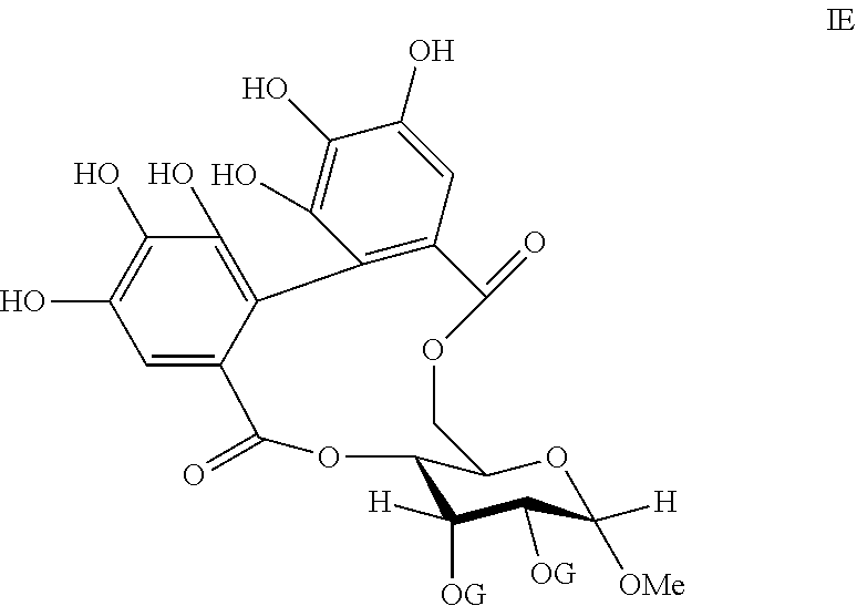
C1(O)=C2C(=CC(O)=C1O)C(=O)OC1C([H])([OG])C([OG])C([H])([OMe])OC1COC(=O)C1=C2C(O)=C(O)C(O)=C1
